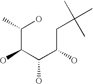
C(C(C(C(CC(C)(C)C)O)O)O)(O)C
